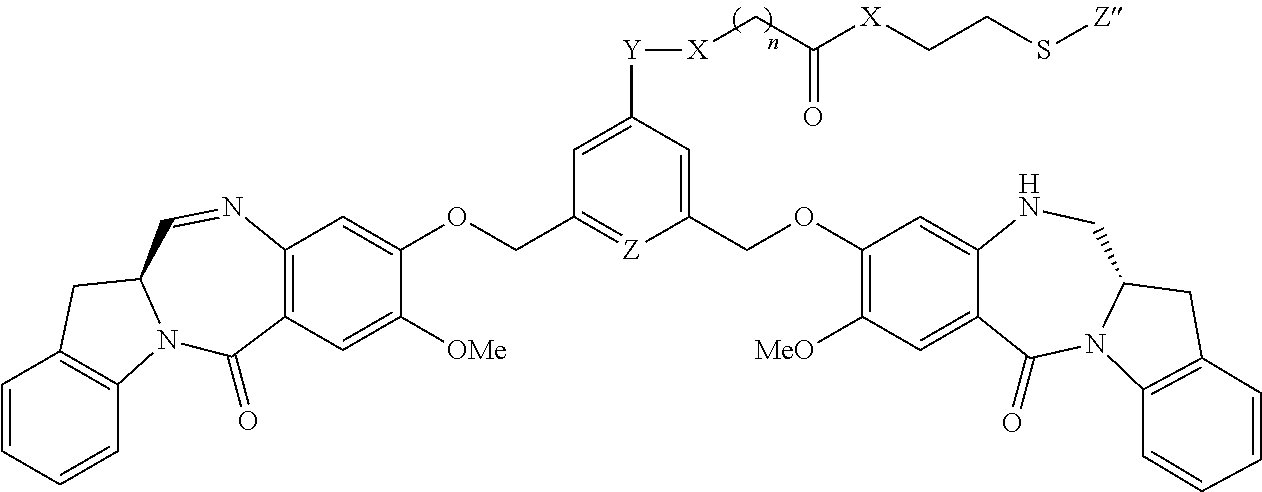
C1=CC=CC2=C1CC1N2C(=O)C2=C(N=C1)C=C(OCC1=[Z]C(COC3=C([MeO])C=C4C(=C3)NCC3N(C4=O)C4=C(C3)C=CC=C4)=CC([Y][X]CC([X]CCS[Z])=O)=C1)C([OMe])=C2
